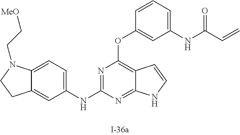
N1=C(NC2=CC=C3C(=C2)CCN3CC[MeO])N=C2C(=C1OC1=CC(NC(C=C)=O)=CC=C1)C=CN2
